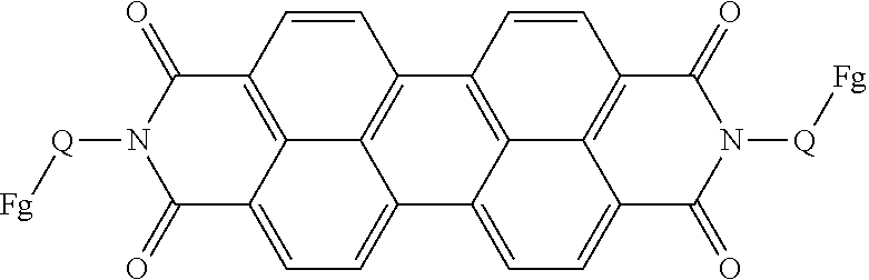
C12=C3C4=C5C(=CC=C6C5=C(C=C4)C(=O)N([Q][Fg])C6=O)C1=CC=C1C2=C(C=C3)C(=O)N([Q][Fg])C1=O
